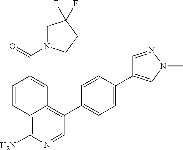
C1(C2=CC=C(C3=CN(C)N=C3)C=C2)=C2C(=C(N)N=C1)C=CC(C(=O)N1CC(F)(F)CC1)=C2
